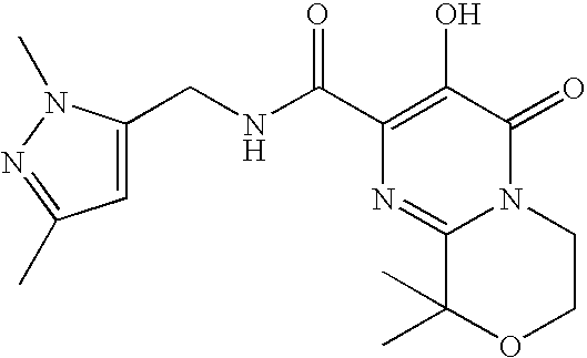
N12C(=O)C(O)=C(C(NCC3=CC(C)=NN3C)=O)N=C1C(C)(C)OCC2
